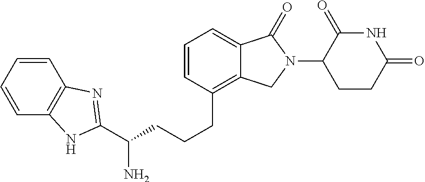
C(CCC1=C2C(=CC=C1)C(=O)N(C1C(=O)NC(=O)CC1)C2)C(N)C1=NC2=C(C=CC=C2)N1
